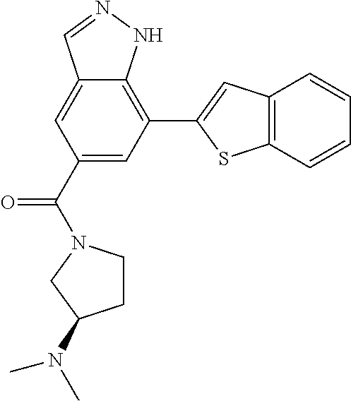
C1(C(=O)N2CCC(N(C)C)C2)=CC(C2=CC3=C(S2)C=CC=C3)=C2C(=C1)C=NN2
